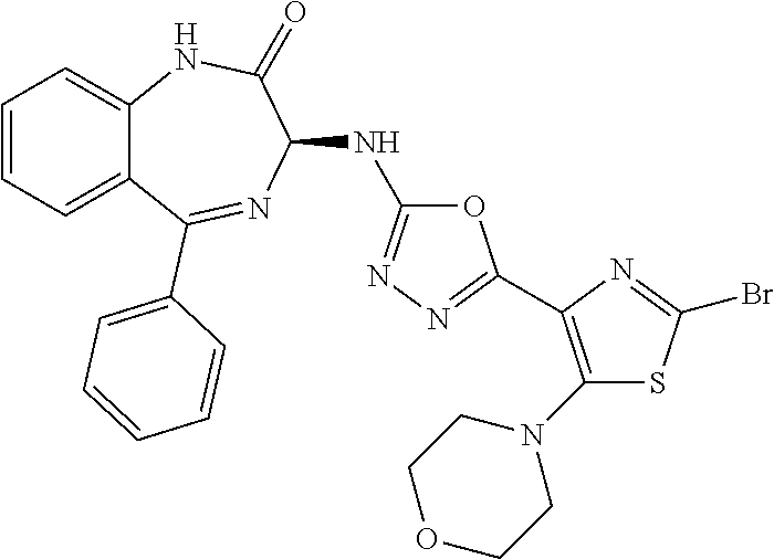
C1(N2CCOCC2)=C(C2=NN=C(NC3C(=O)NC4=CC=CC=C4C(C4=CC=CC=C4)=N3)O2)N=C(Br)S1
